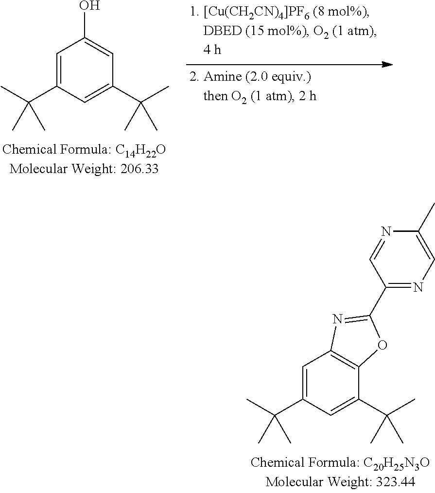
C1=C(C(C)(C)C)C=C(C(C)(C)C)C=C1O.C1=C(C(C)(C)C)C=C(C(C)(C)C)C2=C1N=C(C1=NC=C(C)N=C1)O2
